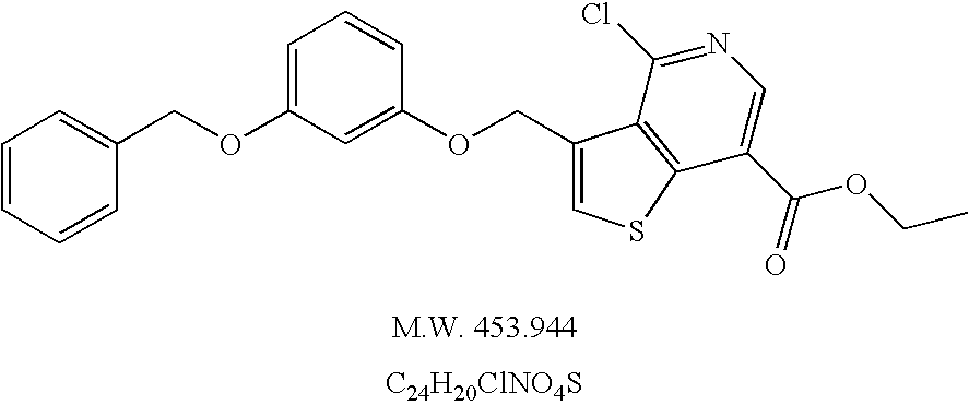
C1=CC=CC(COC2=CC=CC(OCC3=CSC4=C3C(Cl)=NC=C4C(=O)OCC)=C2)=C1.[C24H20ClNO4S]
